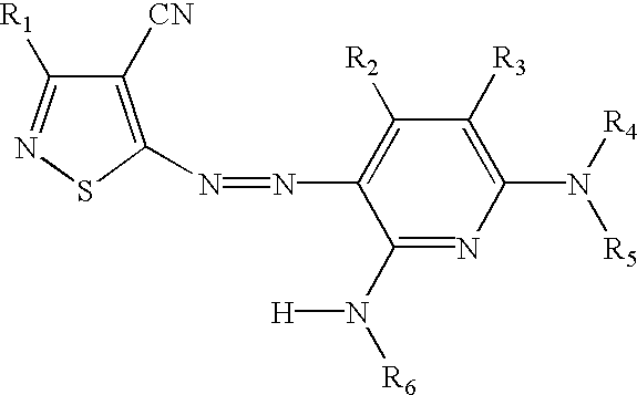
C1([CN])=C(N=NC2=C([R2])C([R3])=C(N([R5])[R4])N=C2N([H])[R6])SN=C1[R1]
